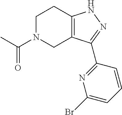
C1N(C(C)=O)CC2=C(C1)NN=C2C1=NC(Br)=CC=C1
